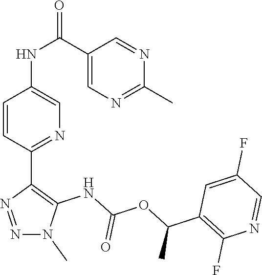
CN1N=NC(C2=NC=C(NC(C3=CN=C(C)N=C3)=O)C=C2)=C1NC(OC(C1=C(F)N=CC(F)=C1)C)=O
